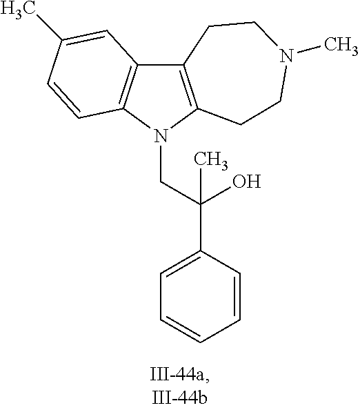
C12=C(N(CC(C3=CC=CC=C3)(O)C)C3=C1C=C(C)C=C3)CCN(C)CC2
